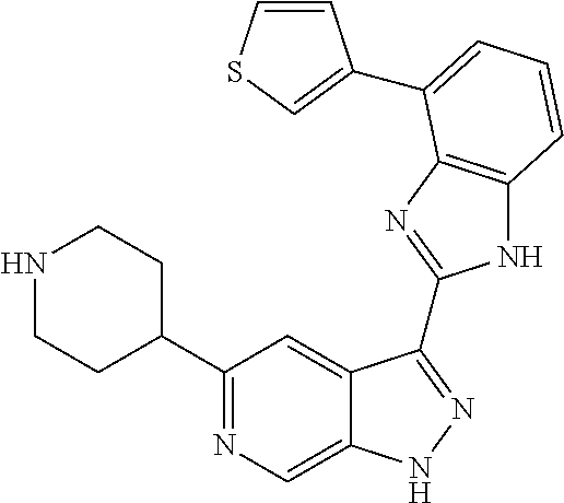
C1(C2=NC=C3C(=C2)C(C2=NC4=C(N2)C=CC=C4C2=CSC=C2)=NN3)CCNCC1
